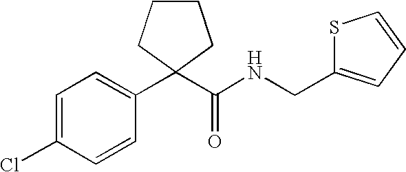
C(NCC1=CC=CS1)(=O)C1(C2=CC=C(Cl)C=C2)CCCC1
